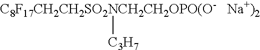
[C8F17CH2CH2SO2NCH2CH2OPO(O-][C3H7]
